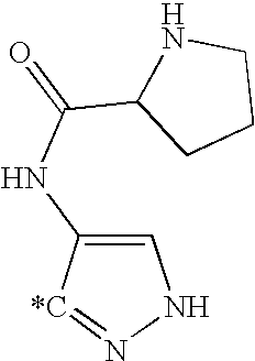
C1=C(NC(C2CCCN2)=O)[*C]=NN1
